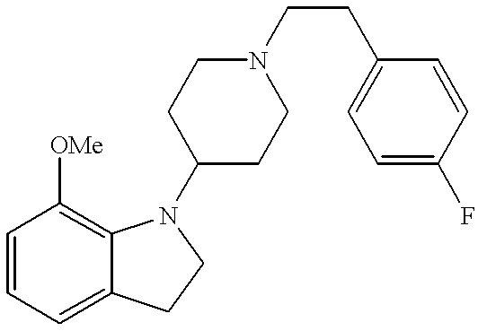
C1=CC=C2C(=C1[OMe])N(C1CCN(CCC3=CC=C(F)C=C3)CC1)CC2
